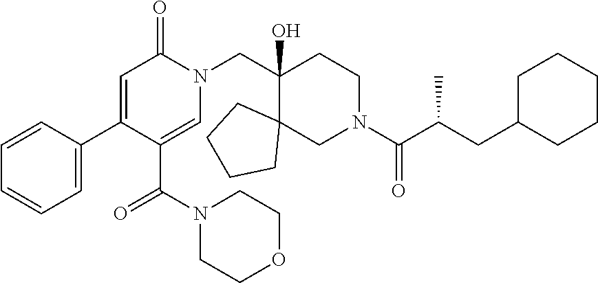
N1(CC2(O)C3(CN(C(=O)C(C)CC4CCCCC4)CC2)CCCC3)C(=O)C=C(C2=CC=CC=C2)C(C(=O)N2CCOCC2)=C1
